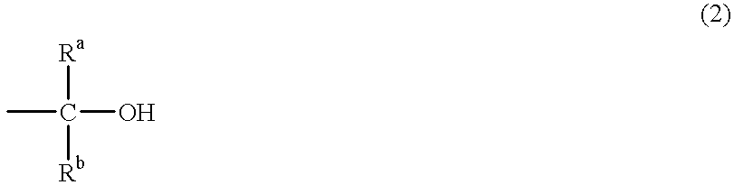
[Ra]C([Rb])(C)O
